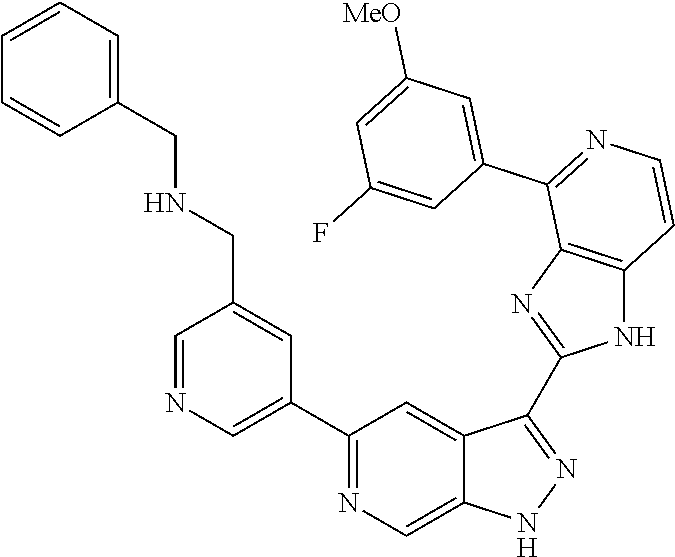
C1(C2=CN=CC(CNCC3=CC=CC=C3)=C2)=NC=C2C(=C1)C(C1=NC3=C(N1)C=CN=C3C1=CC([MeO])=CC(F)=C1)=NN2
